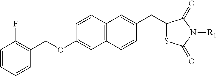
C1=C(OCC2=C(F)C=CC=C2)C=CC2=C1C=CC(CC1SC(=O)N([R1])C1=O)=C2
